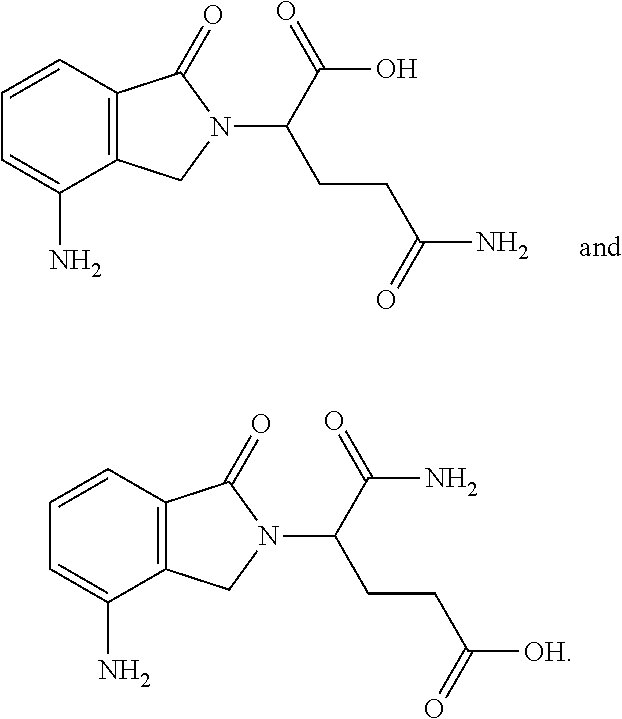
C12=C(C=CC=C1N)C(=O)N(C(C(O)=O)CCC(N)=O)C2.C12=C(C=CC=C1N)C(=O)N(C(C(N)=O)CCC([OH])=O)C2
